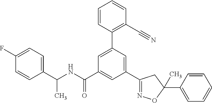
C(NC(C1=CC(C2=NOC(C3=CC=CC=C3)(C)C2)=CC(C2=C(C#N)C=CC=C2)=C1)=O)(C1=CC=C(F)C=C1)C
